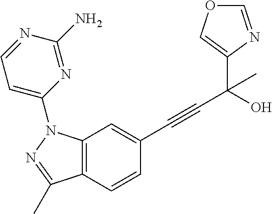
C1(C(C#CC2=CC3=C(C=C2)C(C)=NN3C2=CC=NC(N)=N2)(O)C)=COC=N1
